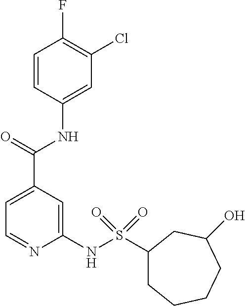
C1=C(C(=O)NC2=CC(Cl)=C(F)C=C2)C=C(NS(C2CCCCC(O)C2)(=O)=O)N=C1
